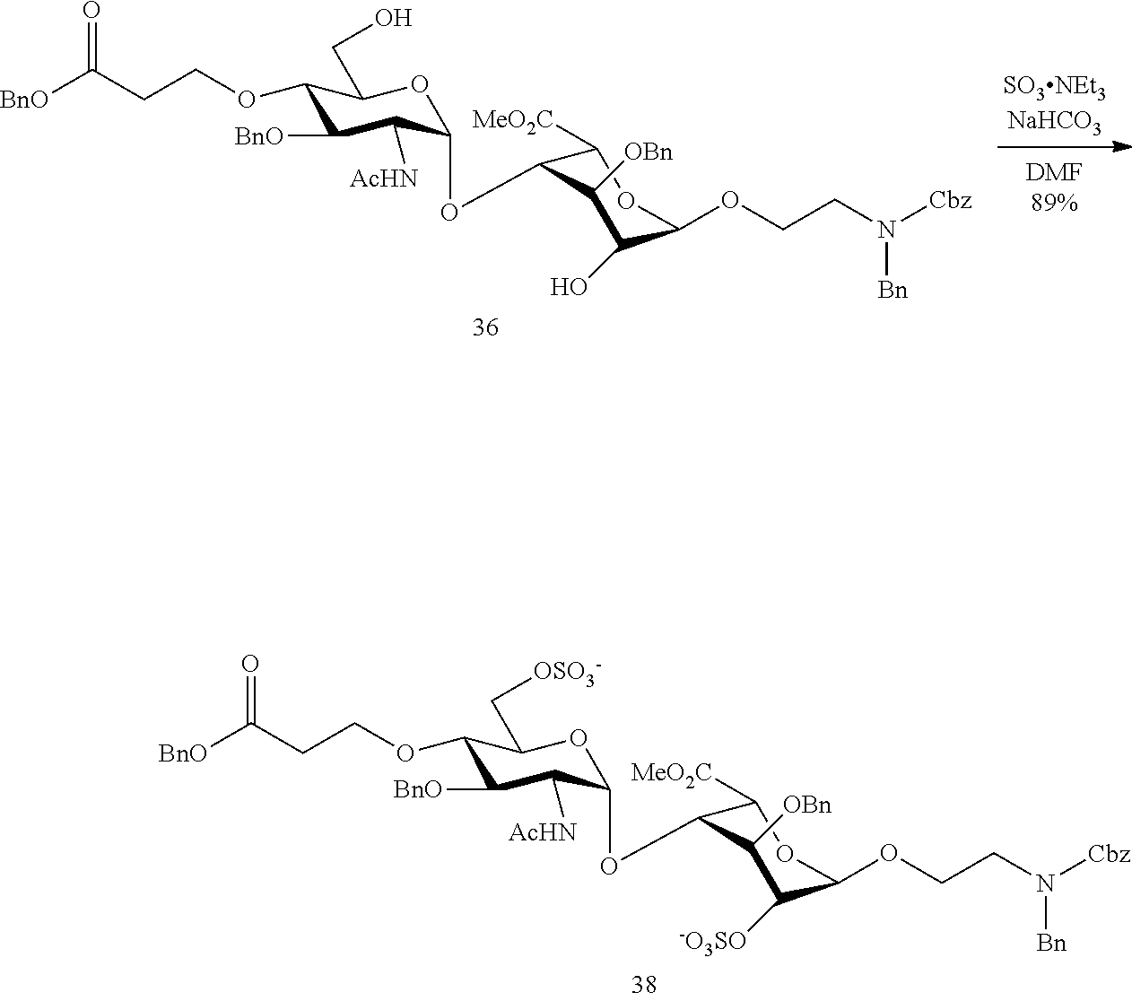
[BnO]C(CCOC1C([BnO])C([AcHN])C(OC2C([MeO2C])OC(OCCN([Cbz])[Bn])C([-O3SO])C2[OBn])OC1C[OSO3-])=O.[SO3NEt3NaHCO3].[BnO]C(CCOC1C([BnO])C([AcHN])C(OC2C([MeO2C])OC(OCCN([Cbz])[Bn])C(O)C2[OBn])OC1CO)=O
